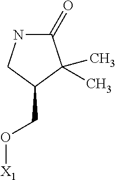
C1(=O)NCC(CO[X1])C1(C)C
